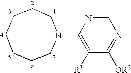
C1=NC(N2CCCCCCC2)=C([R3])C([OR2])=N1
